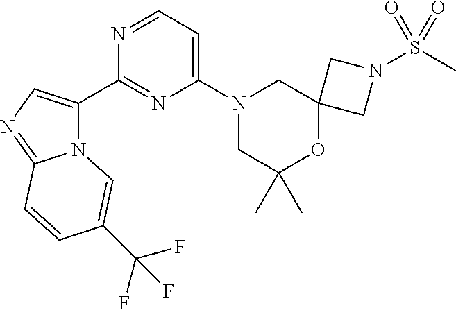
N12C(C3=NC(N4CC(C)(C)OC5(C4)CN(S(C)(=O)=O)C5)=CC=N3)=CN=C1C=CC(C(F)(F)F)=C2
